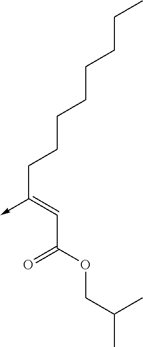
C(C(OCC(C)C)=O)=C(CCCCCCCC)->C
